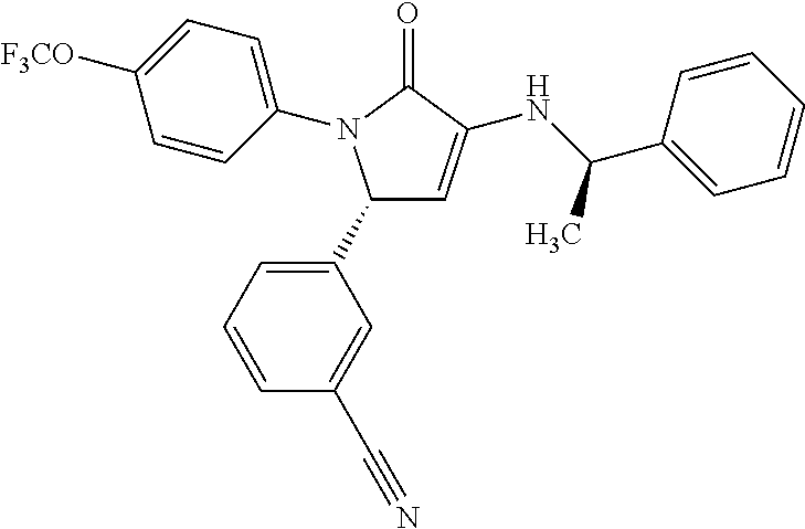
C1(C2=CC=CC(C#N)=C2)C=C(NC(C2=CC=CC=C2)C)C(=O)N1C1=CC=C([F3CO])C=C1
